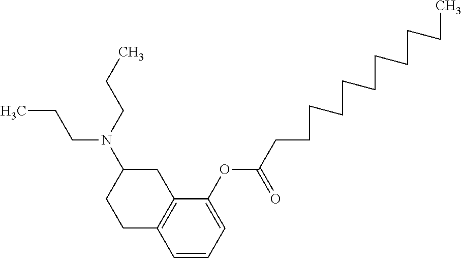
C1=CC=C(OC(CCCCCCCCCCC)=O)C2=C1CCC(N(CCC)CCC)C2
